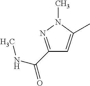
C1(C(NC)=O)=NN(C)C(C)=C1
